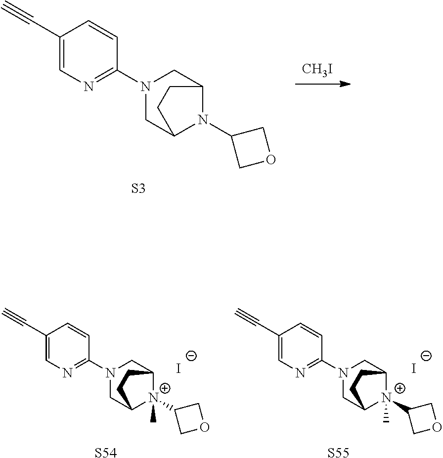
[CH3I].[S3].C1(C#C)=CN=C(N2CC3N(C4COC4)C(C2)CC3)C=C1.C1(C#C)=CN=C(N2CC3[N+](C4COC4)(C)C(C2)CC3)C=C1.[I-].[S54].C1(C#C)=CN=C(N2CC3[N+](C4COC4)(C)C(C2)CC3)C=C1.[I-].[S55]
